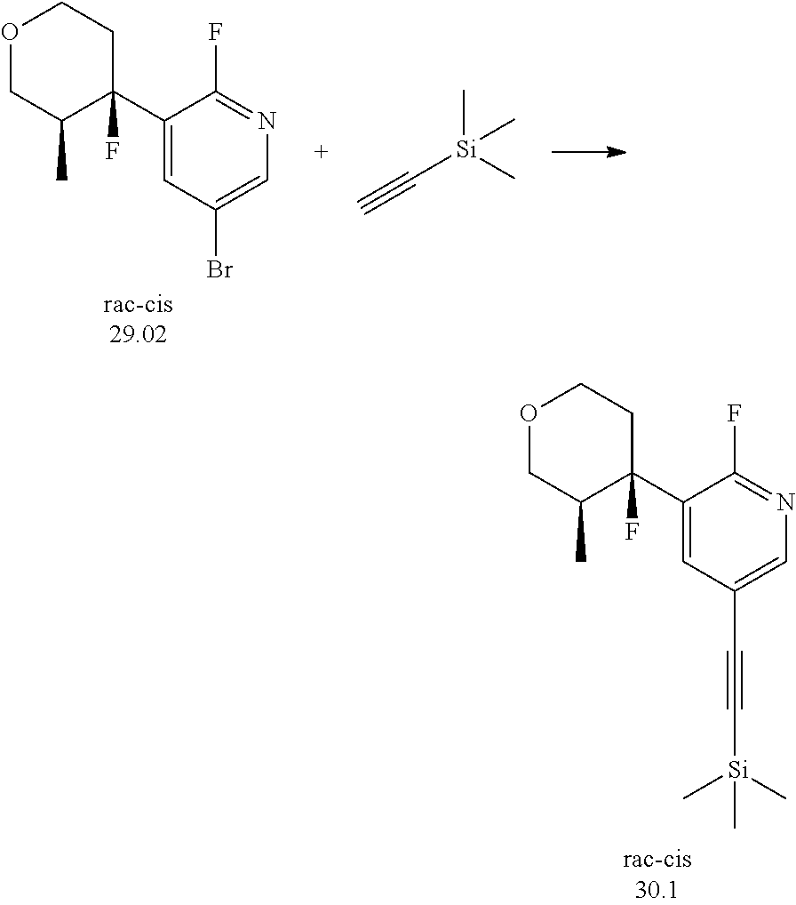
C1(C2(F)CCOCC2C)=CC(Br)=CN=C1F.C([Si](C)(C)C)#C.C1(C2(F)CCOCC2C)=CC(C#C[Si](C)(C)C)=CN=C1F
